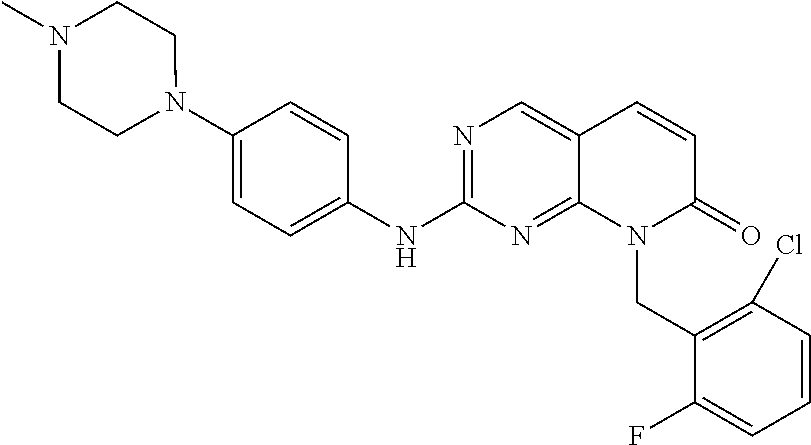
N1(C2=CC=C(NC3=NC=C4C(=N3)N(CC3=C(Cl)C=CC=C3F)C(=O)C=C4)C=C2)CCN(C)CC1
